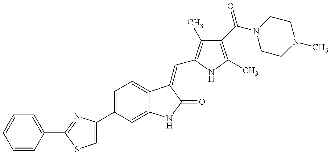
C1=CC(C2=NC(C3=CC=C4C(=C3)NC(=O)C4=CC3=C(C)C(C(=O)N4CCN(C)CC4)=C(C)N3)=CS2)=CC=C1
